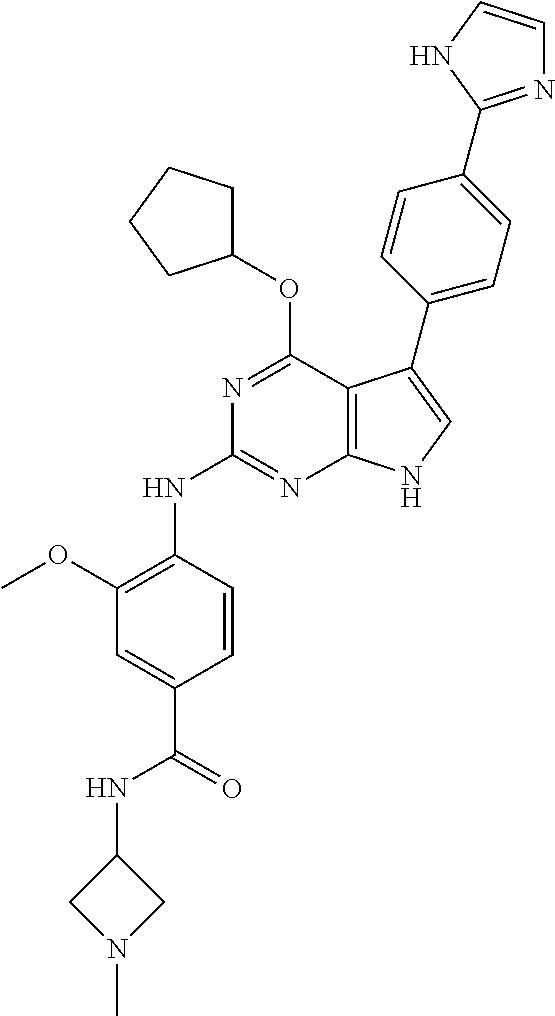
N1=C(OC2CCCC2)C2=C(N=C1NC1=C(OC)C=C(C(NC3CN(C)C3)=O)C=C1)NC=C2C1=CC=C(C2=NC=CN2)C=C1
